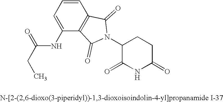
C1=CC=C(NC(=O)CC)C2=C1C(=O)N(C1C(=O)NC(=O)CC1)C2=O
